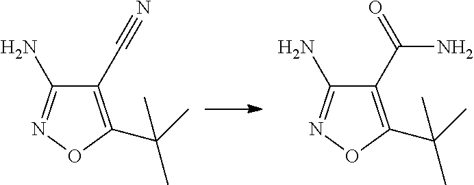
C1(C#N)=C(C(C)(C)C)ON=C1N.C1(C(=O)N)=C(C(C)(C)C)ON=C1N
